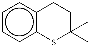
c1ccc2c(c1)CCC(C)(C)S2
